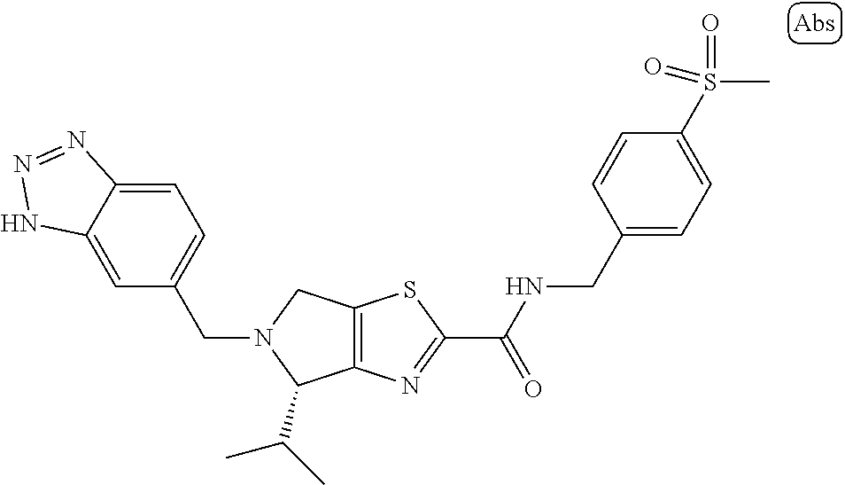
C12=C(N=C(C(NCC3=CC=C(S(C)(=O)=O)C=C3)=O)S1)C(C(C)C)N(CC1=CC=C3C(=C1)NN=N3)C2
